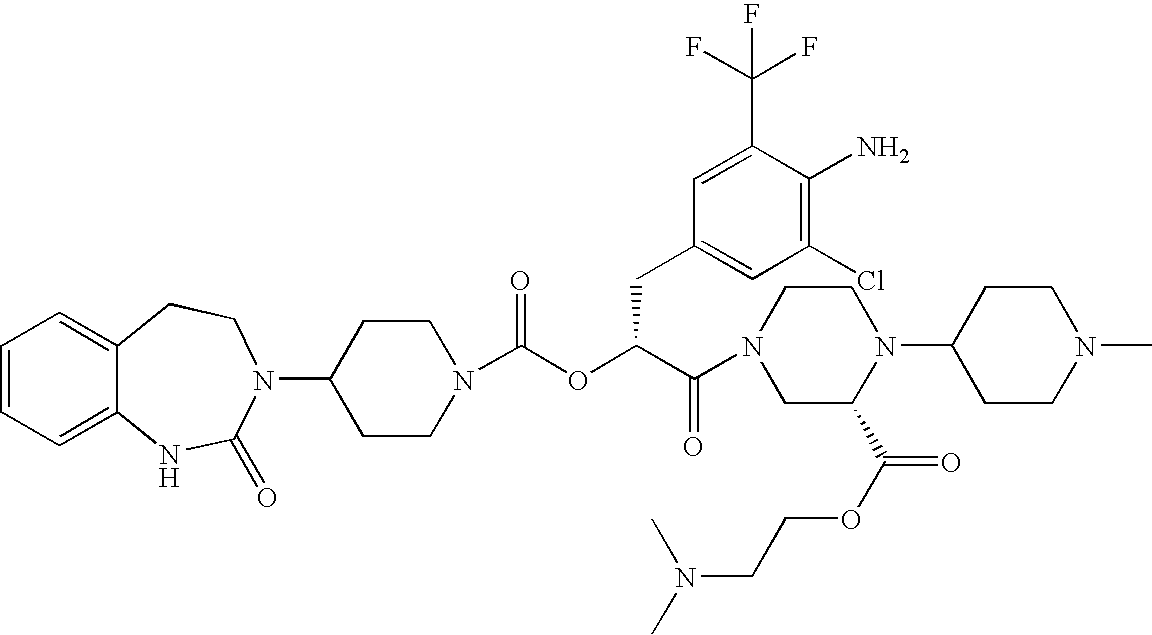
C1(N2C(=O)NC3=CC=CC=C3CC2)CCN(C(OC(C(N2CC(C(OCCN(C)C)=O)N(C3CCN(C)CC3)CC2)=O)CC2=CC(Cl)=C(N)C(C(F)(F)F)=C2)=O)CC1
